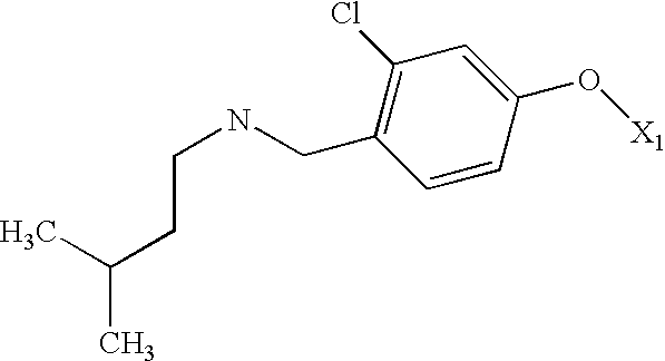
C(C1=C(Cl)C=C(O[X1])C=C1)NCCC(C)C
